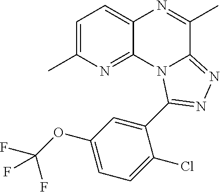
C1=C(C)N=C2C(=C1)N=C(C)C1=NN=C(C3=CC(OC(F)(F)F)=CC=C3Cl)N21
